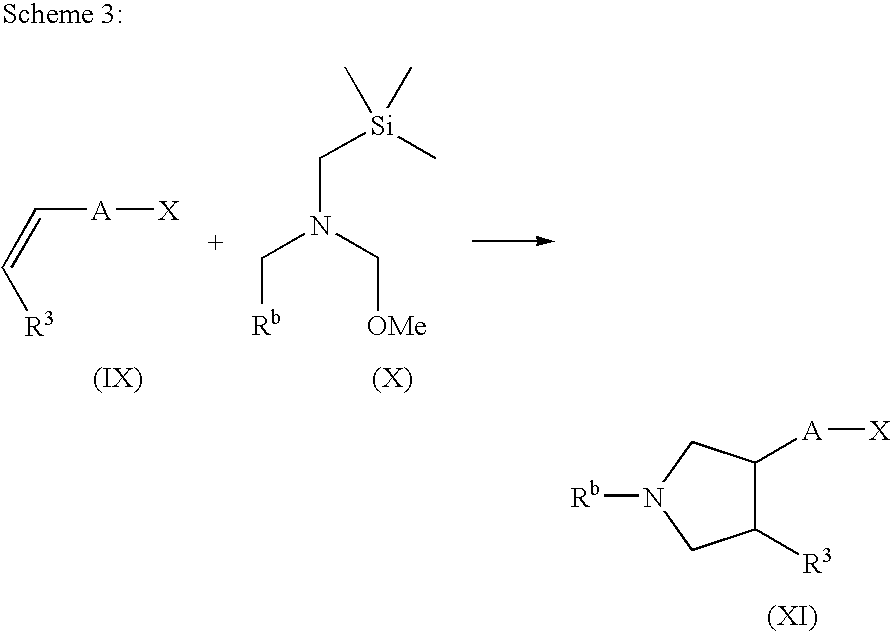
C([A][X])=C[R3].C([Rb])N(C[OMe])C[Si](C)(C)C.C1([R3])C([A][X])CN([Rb])C1
